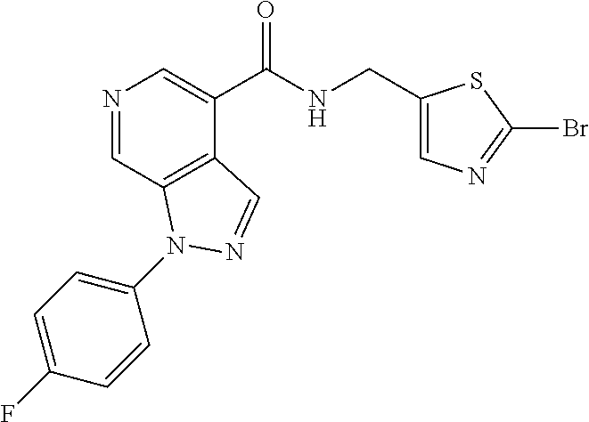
N1=CC2=C(C(C(NCC3=CN=C(Br)S3)=O)=C1)C=NN2C1=CC=C(F)C=C1
